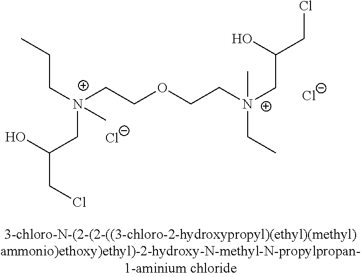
[Cl-].C(OCC[N+](CC(CCl)O)(CC)C)C[N+](CCC)(C)CC(CCl)O.[Cl-]
